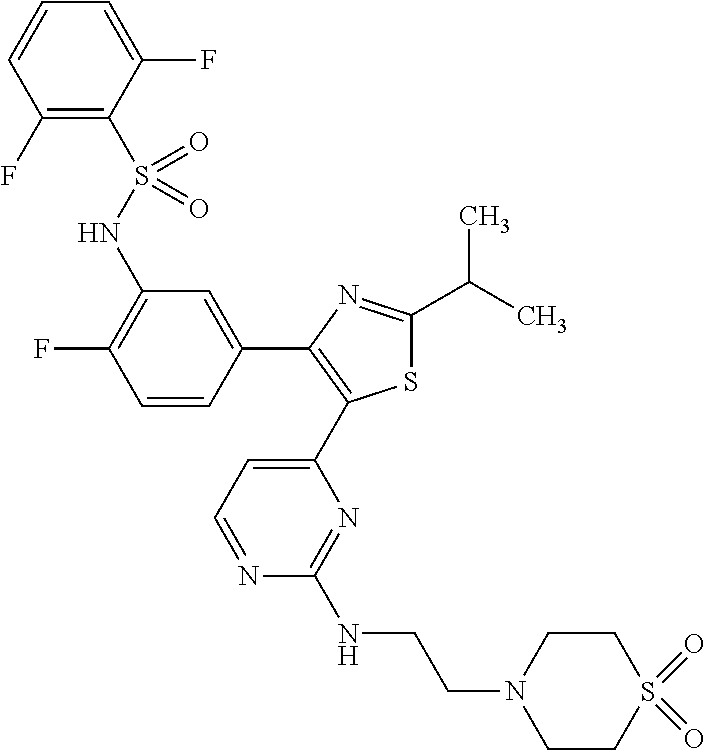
C1(C(C)C)=NC(C2=CC(NS(C3=C(F)C=CC=C3F)(=O)=O)=C(F)C=C2)=C(C2=CC=NC(NCCN3CCS(=O)(=O)CC3)=N2)S1
